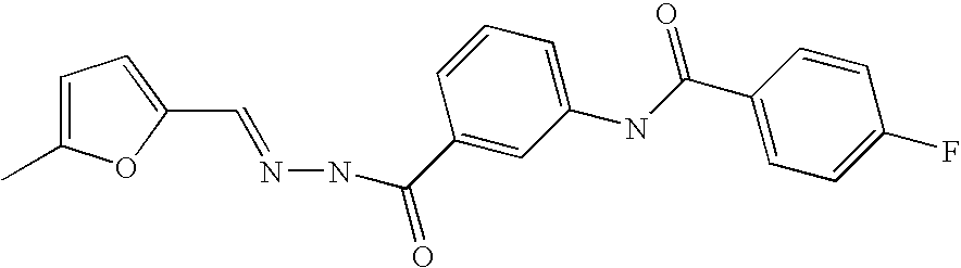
C1(C=NNC(C2=CC(NC(C3=CC=C(F)C=C3)=O)=CC=C2)=O)=CC=C(C)O1
